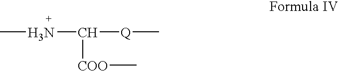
CNC([Q]C)[COO]C
